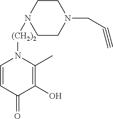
C1=CC(=O)C(O)=C(C)N1[(CH2)2]N1CCN(CC#C)CC1
